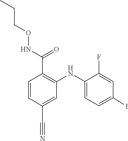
C1=C(NC2=C(C(NOCCC)=O)C=CC(C#N)=C2)C(F)=CC(I)=C1
